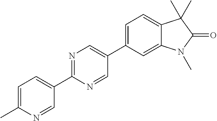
C1(C2=CC=C3C(=C2)N(C)C(=O)C3(C)C)=CN=C(C2=CC=C(C)N=C2)N=C1
